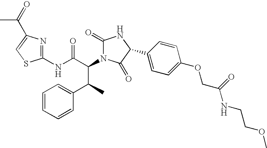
C1(NC(C(N2C(=O)NC(C3=CC=C(OCC(NCCOC)=O)C=C3)C2=O)C(C2=CC=CC=C2)C)=O)=NC(C(=O)C)=CS1
